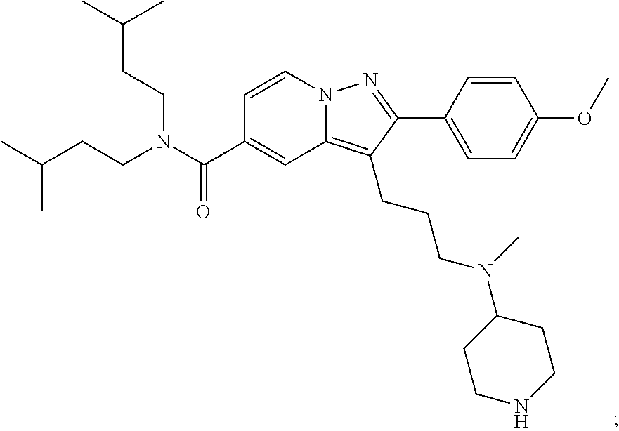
N12C(=C(CCCN(C3CCNCC3)C)C(C3=CC=C(OC)C=C3)=N1)C=C(C(N(CCC(C)C)CCC(C)C)=O)C=C2
